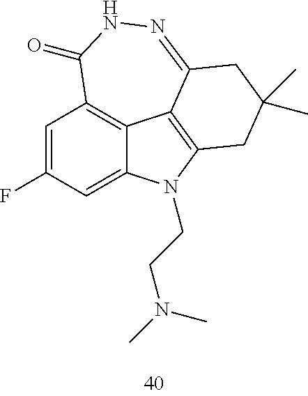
C1=C(F)C=C2C3=C1C(=O)NN=C1C3=C(N2CCN(C)C)CC(C)(C)C1
